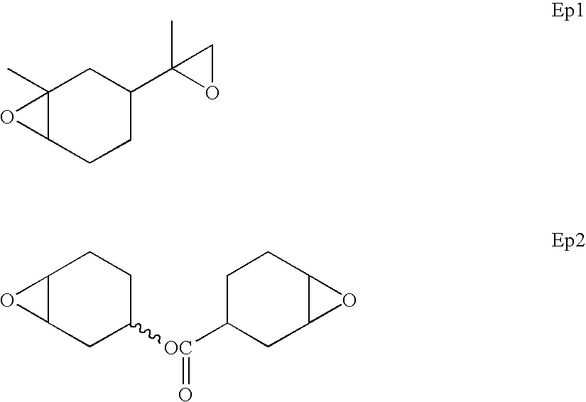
C12(C)C(CCC(C3(C)OC3)C1)O2.C12C(CC([OC](=O)C3CC4C(CC3)O4)CC1)O2
